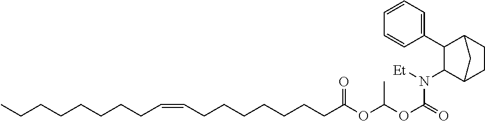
C1(N([Et])C(OC(OC(CCCCCCCC=CCCCCCCCC)=O)C)=O)C2CCC(C1C1=CC=CC=C1)C2
